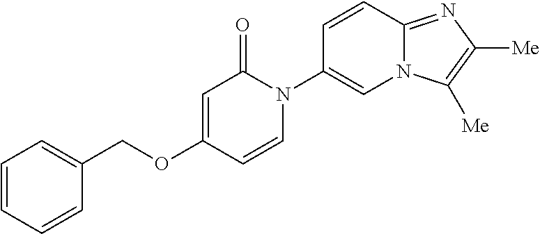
C1(COC2=CC(=O)N(C3=CN4C(=NC([Me])=C4[Me])C=C3)C=C2)=CC=CC=C1
